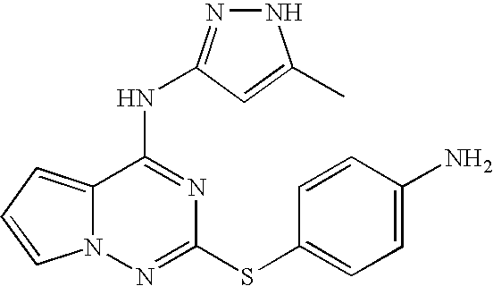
C12=CC=CN1N=C(SC1=CC=C(N)C=C1)N=C2NC1=NNC(C)=C1
